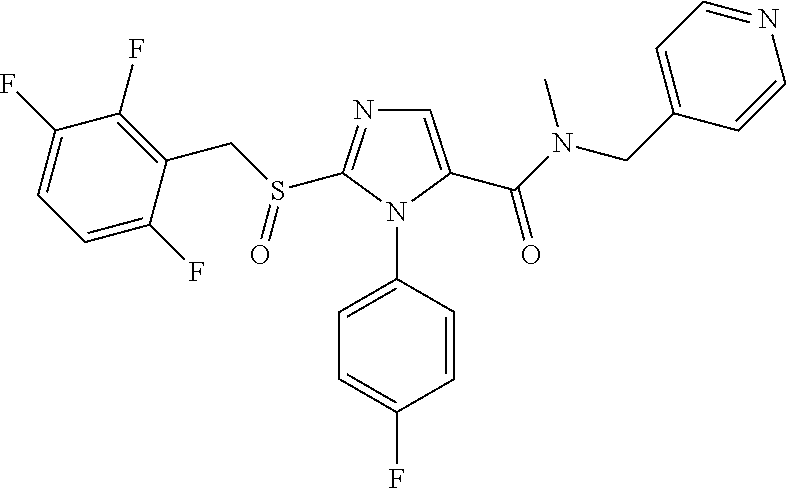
C1=C(C(N(CC2=CC=NC=C2)C)=O)N(C2=CC=C(F)C=C2)C(S(CC2=C(F)C(F)=CC=C2F)=O)=N1
